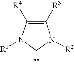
C1N([R2])C([R3])=C([R4])N1[R1]
